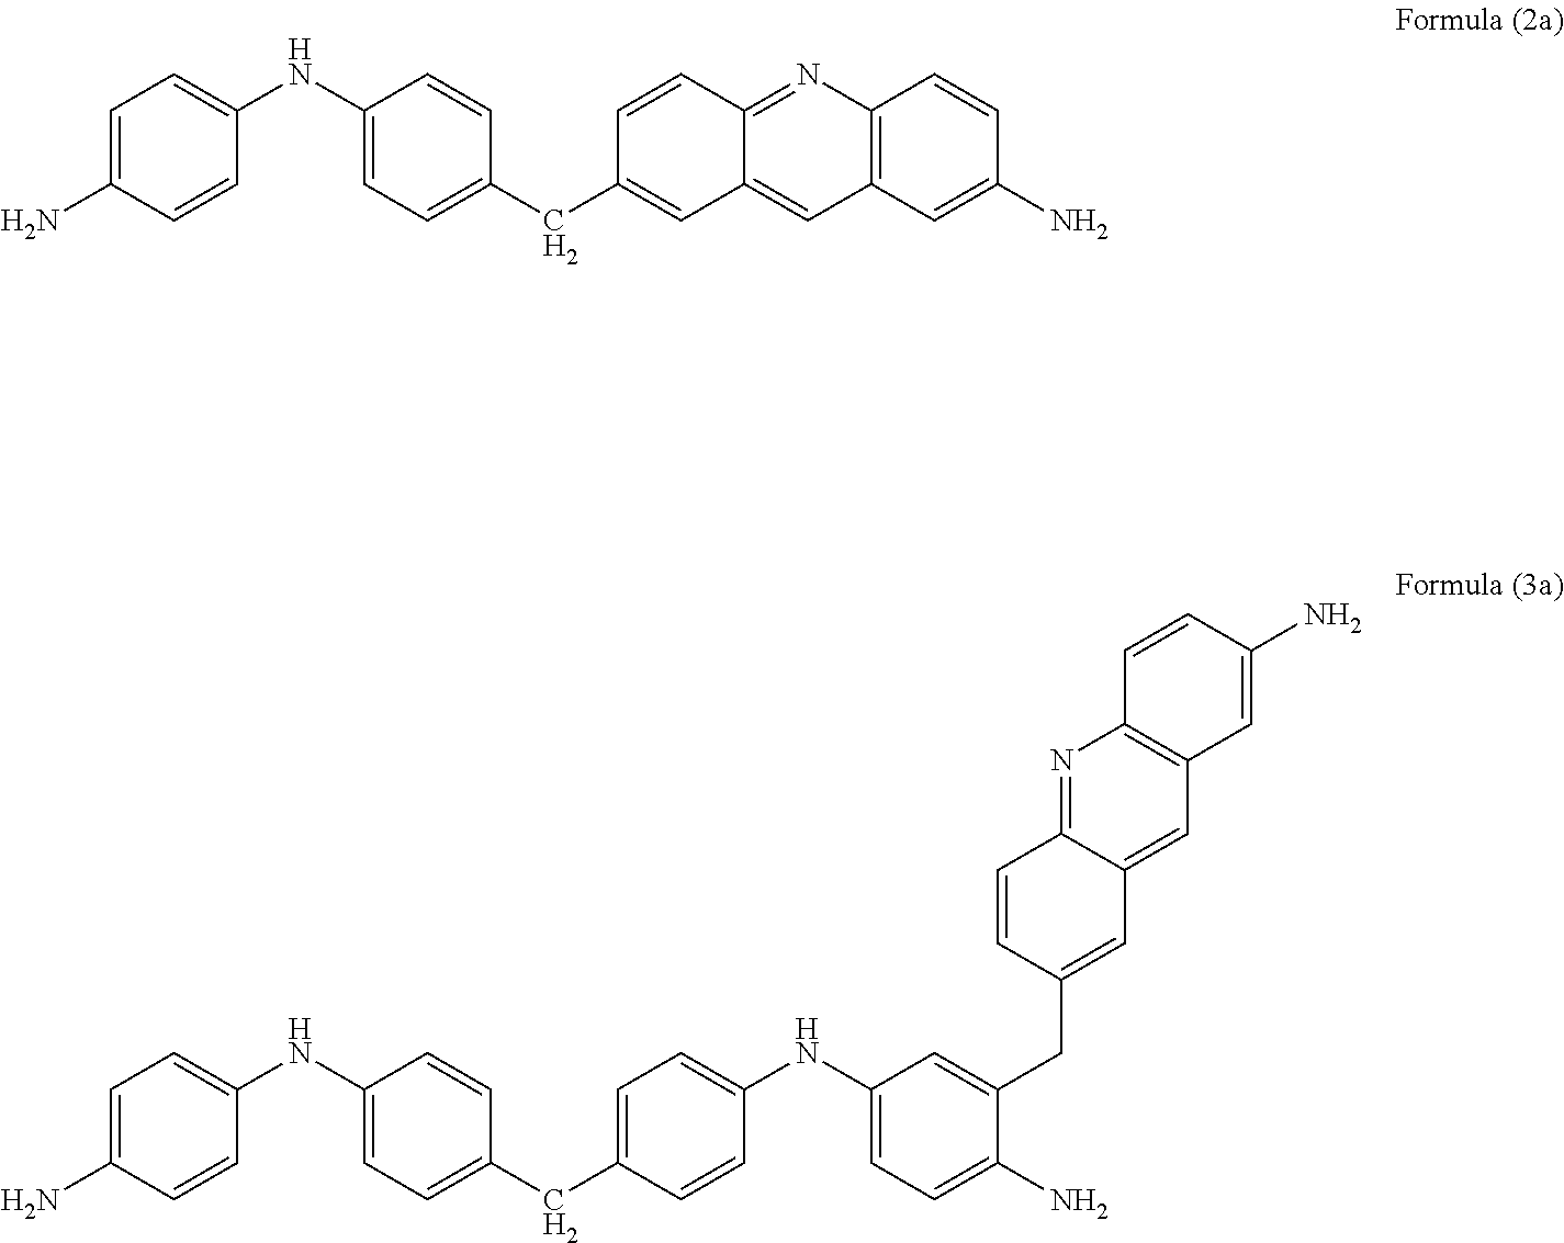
C1=C(N)C=CC(NC2=CC=C(CC3=CC4=CC5=C(N=C4C=C3)C=CC(N)=C5)C=C2)=C1.C1=C(N)C=CC(NC2=CC=C(CC3=CC=C(NC4=CC=C(N)C(CC5=CC6=CC7=C(N=C6C=C5)C=CC(N)=C7)=C4)C=C3)C=C2)=C1
